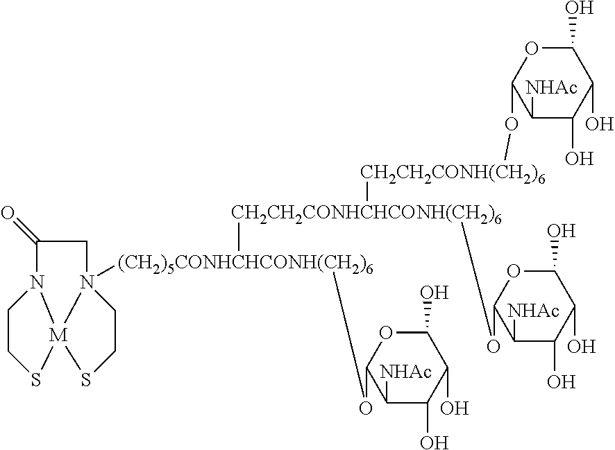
C1C(=O)N2CCS[M]23N1([(CH2)5CONHCHCONH(CH2)6]([CH2CH2CONHCHCONH(CH2)6](OC1C([NHAc])C(O)C(O)C(O)O1)[CH2CH2CONH(CH2)6]OC1C([NHAc])C(O)C(O)C(O)O1)OC1C([NHAc])C(O)C(O)C(O)O1)CCS3
